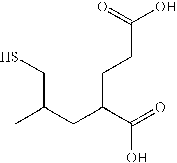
C(C(C(=O)O)CCC(O)=O)C(CS)C
